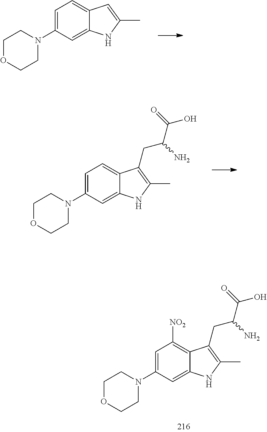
C1=C(N2CCOCC2)C=C2C(=C1)C=C(C)N2.C1=C(N2CCOCC2)C=C2C(=C1)C(CC(C(=O)O)N)=C(C)N2.C1=C(N2CCOCC2)C=C2C(=C1[NO2])C(CC(C(=O)O)N)=C(C)N2
